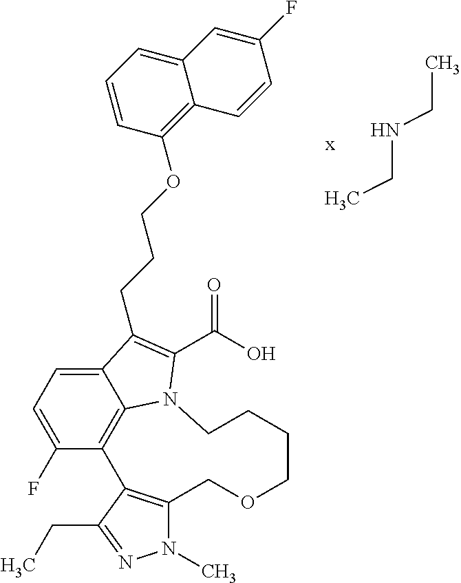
N1(C)C2=C(C(CC)=N1)C1=C3C(=CC=C1F)C(CCCOC1=C4C(=CC=C1)C=C(F)C=C4)=C(C(O)=O)N3CCCCOC2.C(NCC)C
